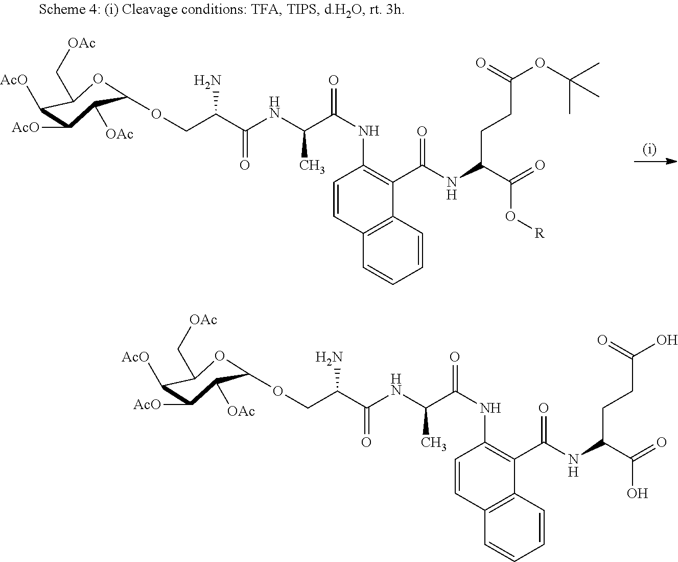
C1=CC2=C(C=C1)C=CC(NC(C(C)NC(=O)C(COC1C([OAc])C([AcO])C([AcO])C(C[OAc])O1)N)=O)=C2C(=O)NC(CCC(OC(C)(C)C)=O)C(=O)O[R].C1=CC2=C(C=C1)C=CC(NC(C(C)NC(=O)C(COC1C([OAc])C([AcO])C([AcO])C(C[OAc])O1)N)=O)=C2C(=O)NC(CCC(O)=O)C(=O)O
